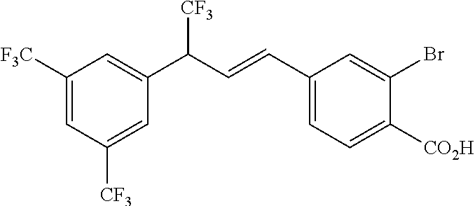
C1(C=CC(C2=CC([F3C])=CC([CF3])=C2)[CF3])=CC=C([CO2H])C(Br)=C1
